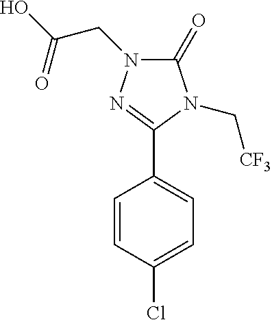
C1=CC(Cl)=CC=C1C1=NN(CC(=O)O)C(=O)N1C[CF3]
